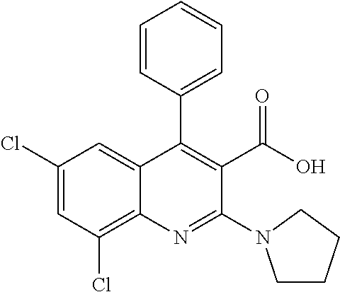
C1(Cl)=CC(Cl)=C2C(=C1)C(C1=CC=CC=C1)=C(C(=O)O)C(N1CCCC1)=N2
